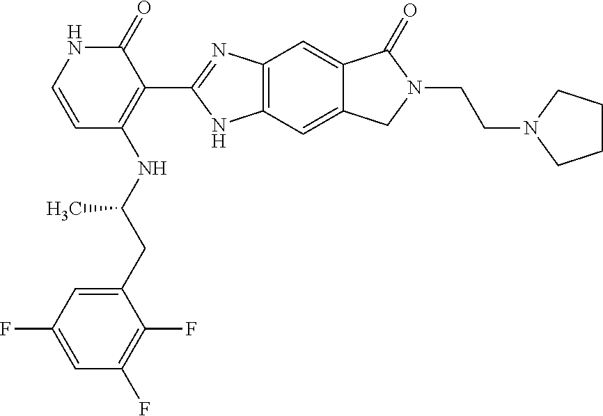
C1=C(CC(NC2=C(C3=NC4=C(N3)C=C3C(=C4)C(=O)N(CCN4CCCC4)C3)C(=O)NC=C2)C)C(F)=C(F)C=C1F
